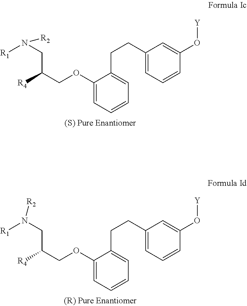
C1(OCC([R4])CN([R1])[R2])=CC=CC=C1CCC1=CC=CC(O[Y])=C1.C1(OCC([R4])CN([R1])[R2])=CC=CC=C1CCC1=CC=CC(O[Y])=C1
